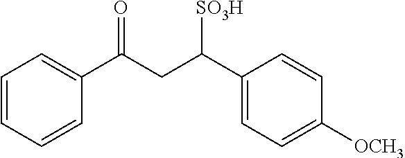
C1=CC=CC(C(CC(C2=CC=C([OCH3])C=C2)[SO3H])=O)=C1
